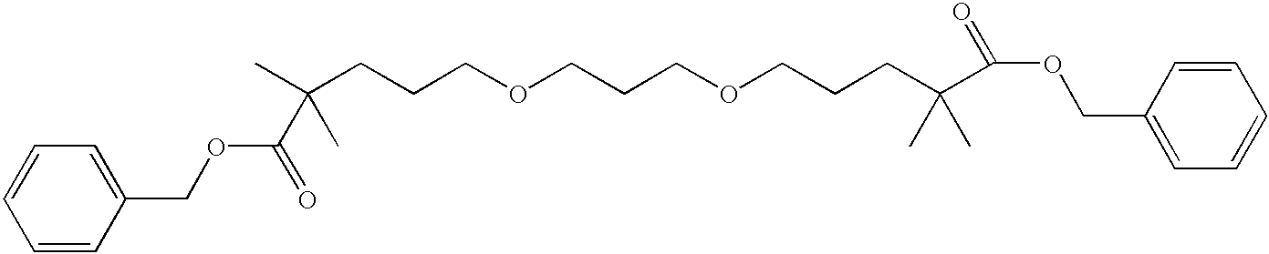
C(CCOCCCOCCCC(C(OCC1=CC=CC=C1)=O)(C)C)C(C(=O)OCC1=CC=CC=C1)(C)C
